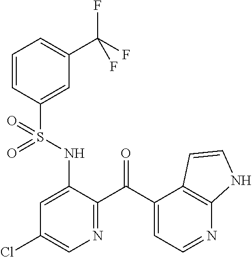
C1=CC(S(NC2=CC(Cl)=CN=C2C(C2=CC=NC3=C2C=CN3)=O)(=O)=O)=CC(C(F)(F)F)=C1
